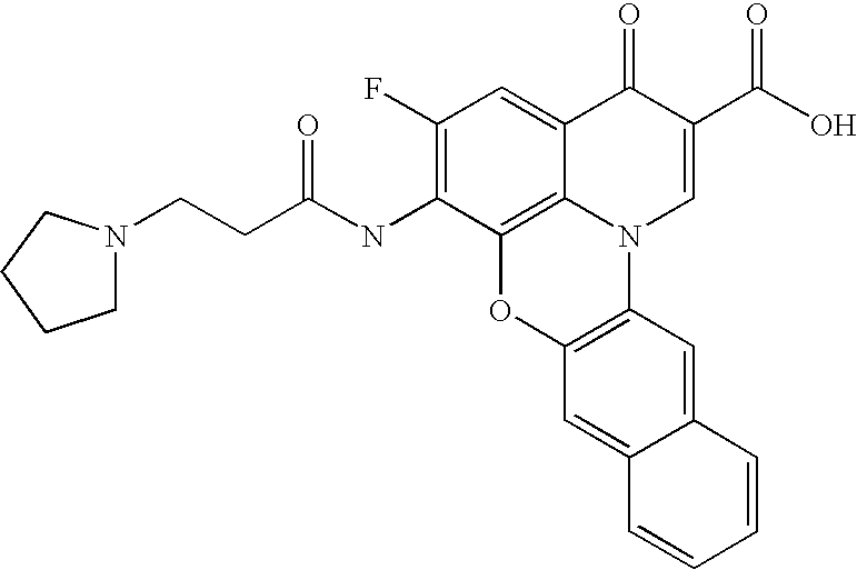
C1(F)=C(NC(CCN2CCCC2)=O)C2=C3C(=C1)C(=O)C(C(O)=O)=CN3C1=C(O2)C=C2C(=C1)C=CC=C2
